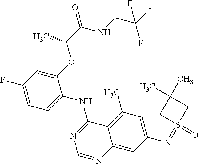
C1=C(F)C=C(OC(C)C(=O)NCC(F)(F)F)C(NC2=NC=NC3=CC(N=S4(=O)CC(C)(C)C4)=CC(C)=C23)=C1
